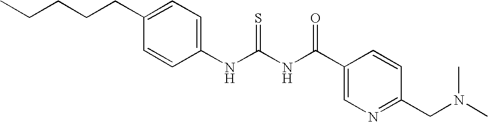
CCCCCC1=CC=C(NC(NC(C2=CN=C(CN(C)C)C=C2)=O)=S)C=C1
